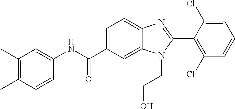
C1(C)=C(C)C=CC(NC(C2=CC=C3C(=C2)N(CCO)C(C2=C(Cl)C=CC=C2Cl)=N3)=O)=C1
